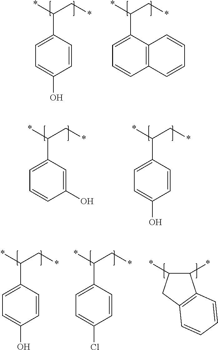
C1(C(*)C*)=CC=C(O)C=C1.C1(C(*)C*)=CC=CC2=C1C=CC=C2.C1(C(*)C*)=CC=CC(O)=C1.C1(C(*)C*)=CC=C(O)C=C1.C1(C(*)C*)=CC=C(O)C=C1.C1(C(*)C*)=CC=C(Cl)C=C1.C1(*)C(*)CC2=C1C=CC=C2
